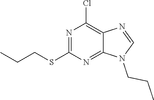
N1=C(SCCC)N=C2C(=C1Cl)N=CN2CCC
